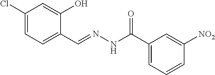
C1(Cl)=CC=C(C=NNC(=O)C2=CC=CC([NO2])=C2)C(O)=C1
